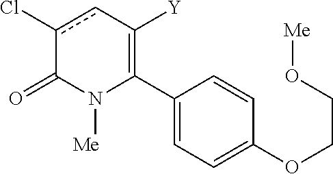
C1(C2=C([Y])cc(Cl)C(=O)N2[Me])=CC=C(OCCO[Me])C=C1
